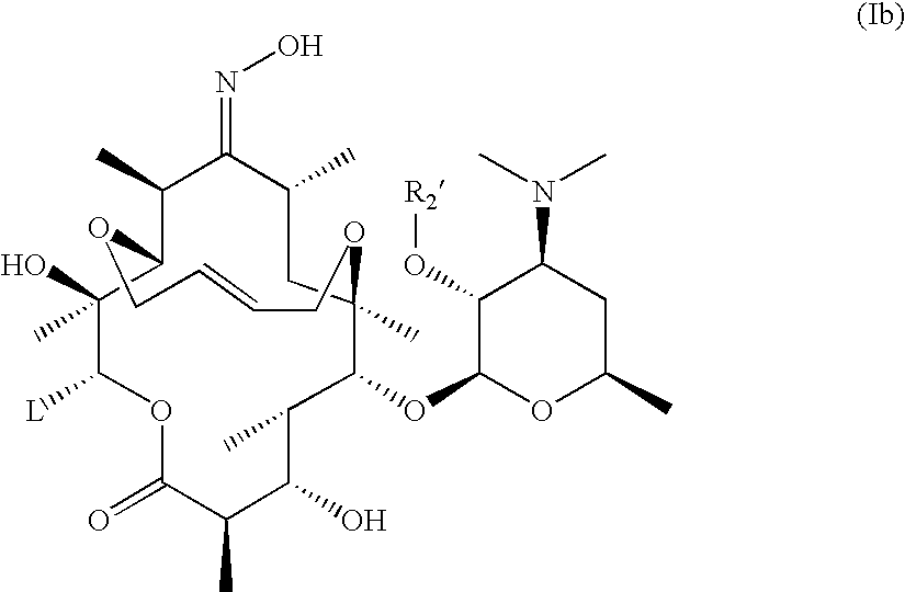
O1C(=O)C(C)C(O)C(C)C(OC2OC(C)CC(N(C)C)C2O[R2])C2(C)CC(C)C(=NO)C(C)C(C(C)(O)C1[L])OCC=CCO2
